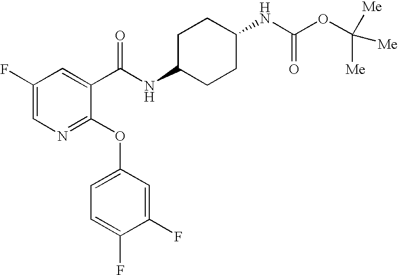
N1=C(OC2=CC=C(F)C(F)=C2)C(C(NC2CCC(NC(OC([Me])([Me])[Me])=O)CC2)=O)=CC(F)=C1
